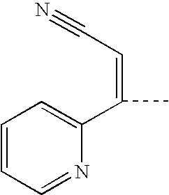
C1(C(=CC#N)C)=CC=CC=N1
